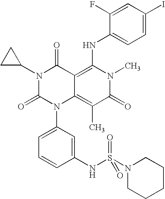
C1(NS(N2CCCCC2)(=O)=O)=CC(N2C3=C(C)C(=O)N(C)C(NC4=CC=C(I)C=C4F)=C3C(=O)N(C3CC3)C2=O)=CC=C1
